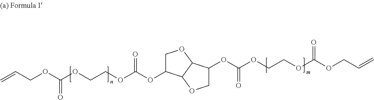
C=CCOC(OCCOC(OC1COC2C1OCC2OC(OCCOC(OCC=C)=O)=O)=O)=O
